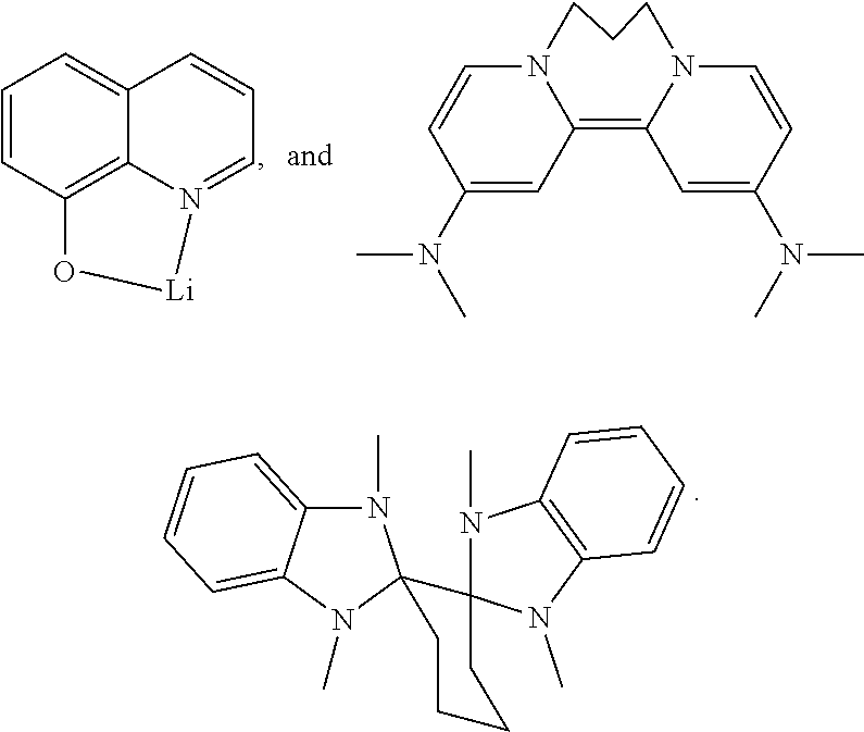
N1(C)C2=CC=CC=C2N(C)C12C1(CCCC2)N(C)C2=C(N1C)C=CC=C2.C1=CC2=C3C(=C1)C=CC=N3[Li]O2.N12C=CC(N(C)C)=CC1=C1N(CCC2)C=CC(N(C)C)=C1
